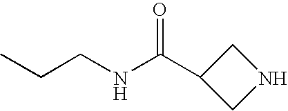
C1(C(NCCC)=O)CNC1
